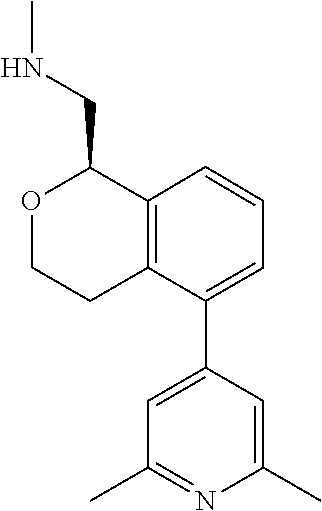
C1=CC=C(C2=CC(C)=NC(C)=C2)C2=C1C(CNC)OCC2
